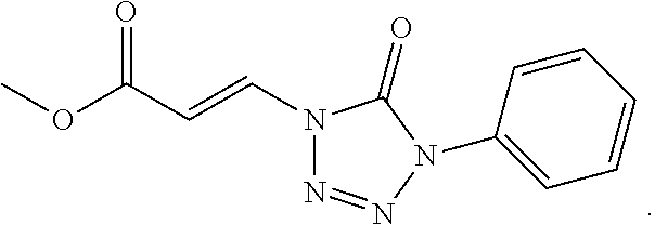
COC(C=CN1N=NN(C2=CC=CC=C2)C1=O)=O
